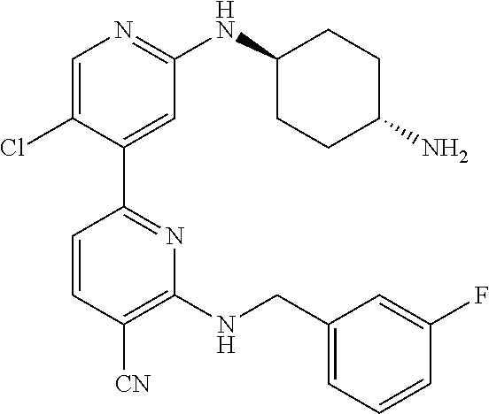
C1(NCC2=CC=CC(F)=C2)=C([CN])C=CC(C2=CC(NC3CCC(N)CC3)=NC=C2Cl)=N1
